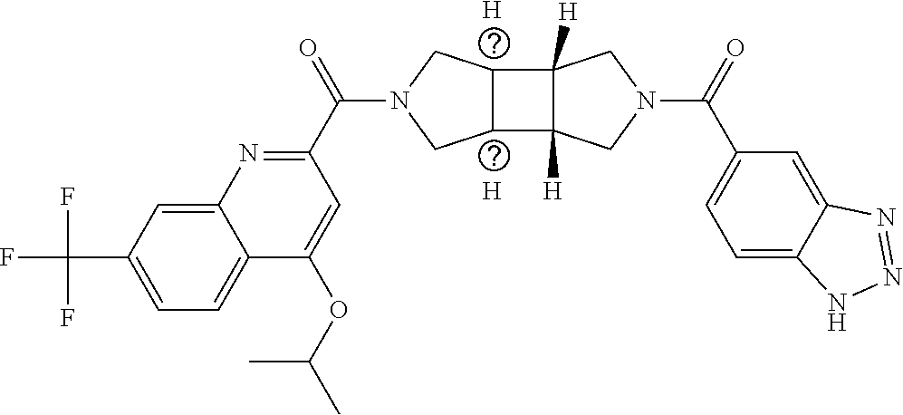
[H].[H].N1=C(C(N2CC3C(C4([H])C3([H])CN(C(C3=CC=C5C(=C3)N=NN5)=O)C4)C2)=O)C=C(OC(C)C)C2=CC=C(C(F)(F)F)C=C12
